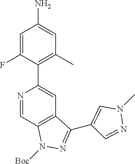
N1=CC2=C(C=C1C1=C(C)C=C(N)C=C1F)C(C1=CN(C)N=C1)=NN2[Boc]
